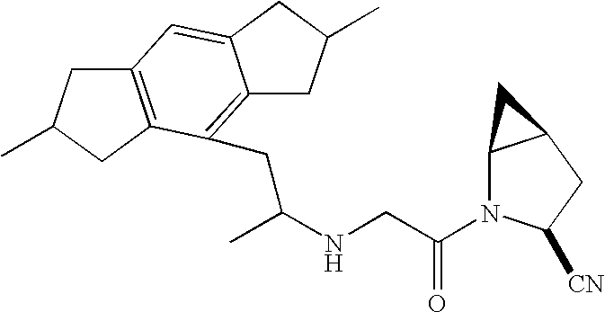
C(NCC(=O)N1C2C(CC1[CN])C2)(CC1=C2C(=CC3=C1CC(C)C3)CC(C)C2)C
